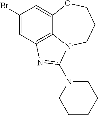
C1(Br)=CC2=C3C(=C1)OCCCN3C(N1CCCCC1)=N2
